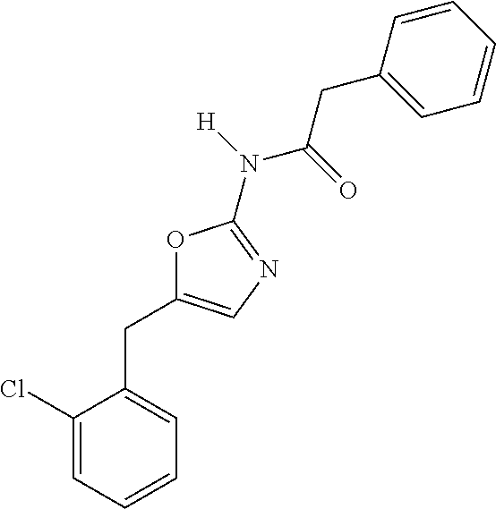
C1(Cl)=CC=CC=C1CC1=CN=C(N(C(CC2=CC=CC=C2)=O)[H])O1
